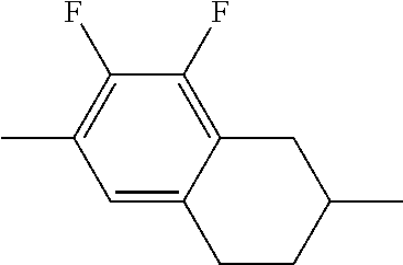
C1(C)=C(F)C(F)=C2C(=C1)CCC(C)C2
